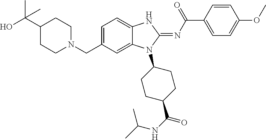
C1=C(CN2CCC(C(O)(C)C)CC2)C=C2C(=C1)NC(=NC(C1=CC=C(OC)C=C1)=O)N2C1CCC(C(NC(C)C)=O)CC1
